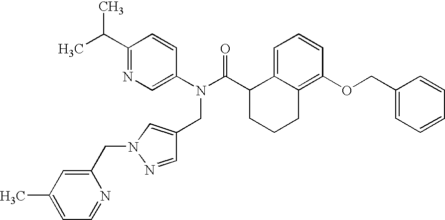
C1(C(C)C)=NC=C(N(C(C2CCCC3=C(OCC4=CC=CC=C4)C=CC=C23)=O)CC2=CN(CC3=CC(C)=CC=N3)N=C2)C=C1
